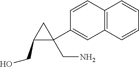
C12=C(C=CC(C3(CN)CC3CO)=C1)C=CC=C2
